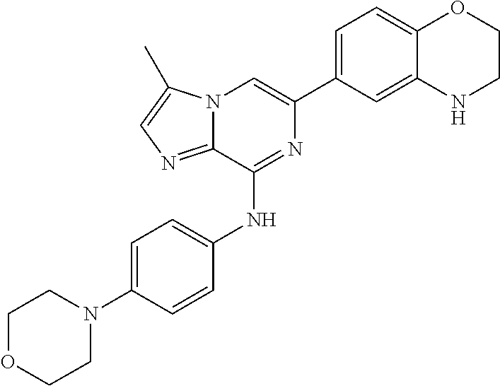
C1(C2=CC=C3C(=C2)NCCO3)=CN2C(=NC=C2C)C(NC2=CC=C(N3CCOCC3)C=C2)=N1
